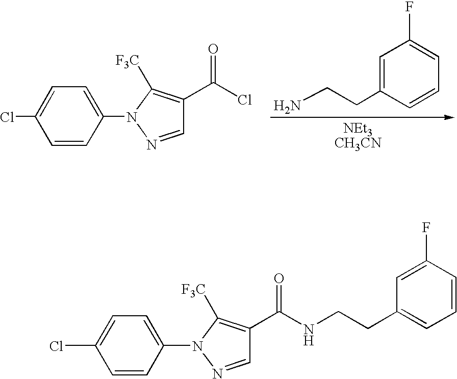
C1=CC(N2N=CC(C(Cl)=O)=C2[F3C])=CC=C1Cl.NCCC1=CC(F)=CC=C1.C1(Cl)=CC=C(N2N=CC(C(NCCC3=CC=CC(F)=C3)=O)=C2[F3C])C=C1
